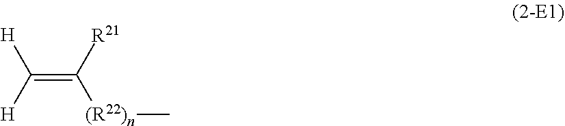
C([H])([H])=C([R21])[(R22)n]C
